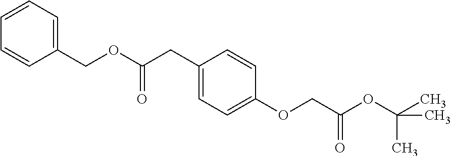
C1=CC(COC(CC2=CC=C(OCC(OC(C)(C)C)=O)C=C2)=O)=CC=C1
